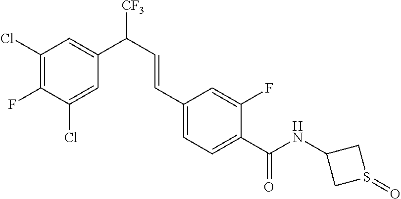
C(C1=CC=C(C=CC([CF3])C2=CC(Cl)=C(F)C(Cl)=C2)C=C1F)(=O)NC1CS(=O)C1
